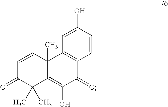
C1=CC2(C)C(=C(O)C(=O)C3=C2C=C(O)C=C3)C(C)(C)C1=O
